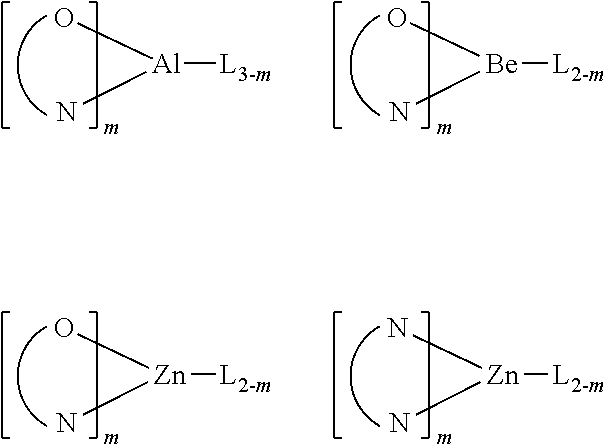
[Al]([L3-m])(O)N.[Be]([L2-m])(O)N.[Zn]([L2-m])(O)N.[Zn]([L2-m])(N)N
